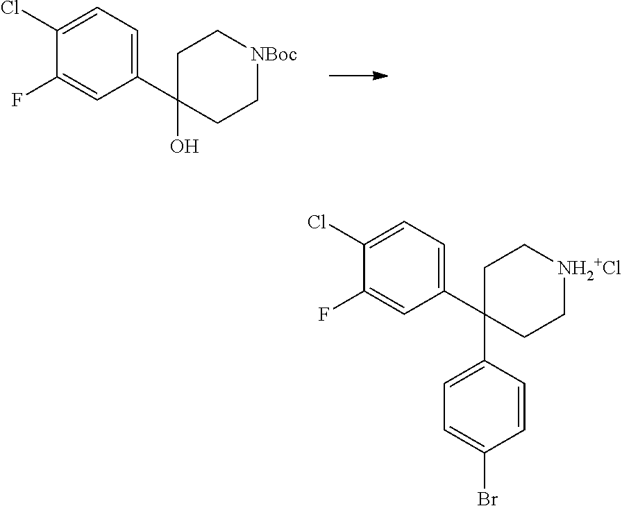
C1=C(Cl)C(F)=CC(C2(O)CC[NBoc]CC2)=C1.C1=C(Cl)C(F)=CC(C2(C3=CC=C(Br)C=C3)CC[NH2+Cl]CC2)=C1
